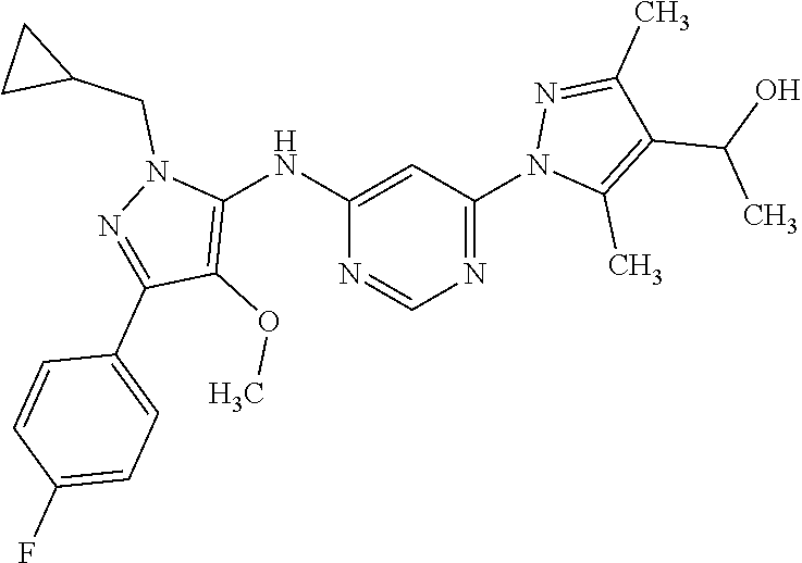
C1(NC2=C(OC)C(C3=CC=C(F)C=C3)=NN2CC2CC2)=CC(N2C(C)=C(C(O)C)C(C)=N2)=NC=N1
